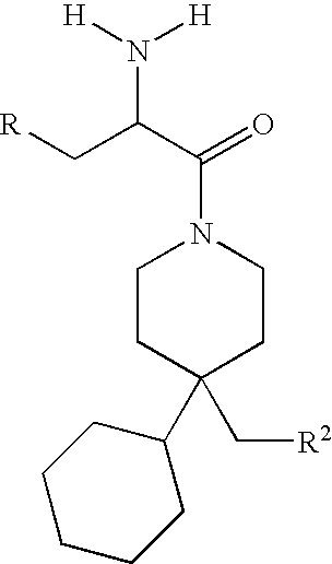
[H]N([H])C(C[R])C(=O)N1CCC(C2CCCCC2)(C[R2])CC1
